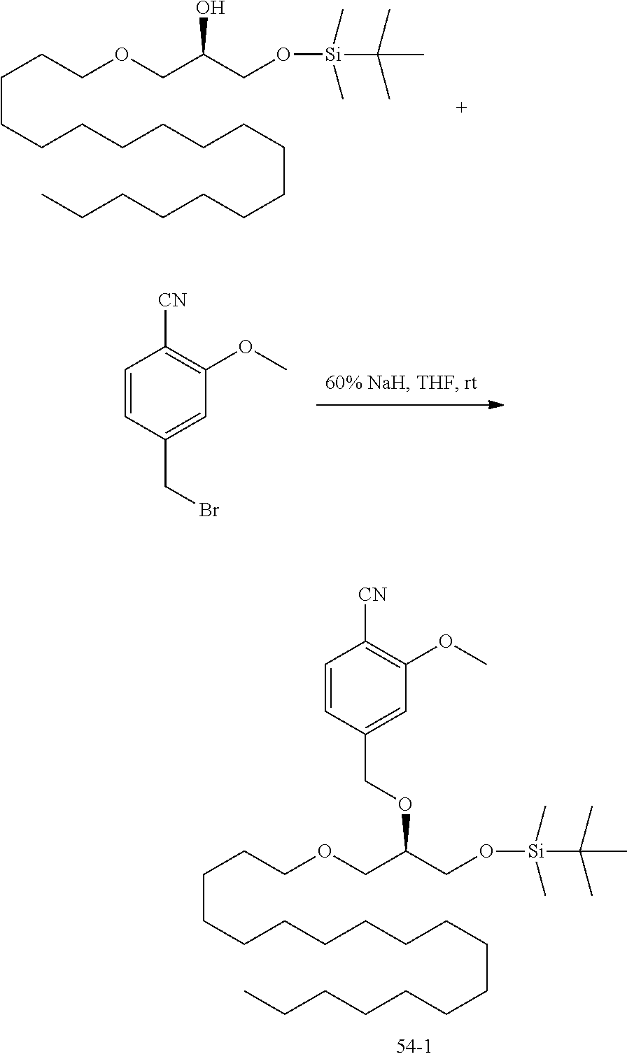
C(CCCCCCCCCCCCC)CCCCOCC(CO[Si](C)(C)C(C)(C)C)OCC1=CC(OC)=C([CN])C=C1.C(CCCCCCCCCCCCC)CCCCOCC(CO[Si](C)(C)C(C)(C)C)O.C1=CC(CBr)=CC(OC)=C1[CN]
